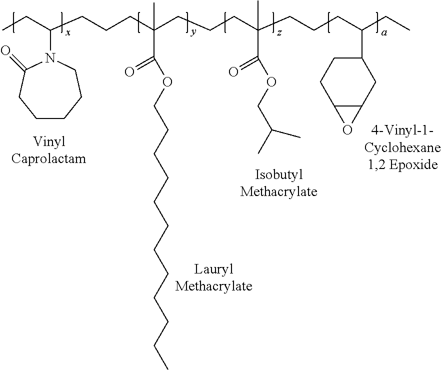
CCC(CCCC(CCCC(CCCC(CC)C1CCC2C(C1)O2)(C(=O)OCC(C)C)C)(C(OCCCCCCCCCCCC)=O)C)N1C(=O)CCCCC1
